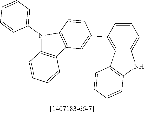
C1=CC=C2C(=C1C1=CC3=C(N(C4=CC=CC=C4)C4=C3C=CC=C4)C=C1)C1=C(N2)C=CC=C1
